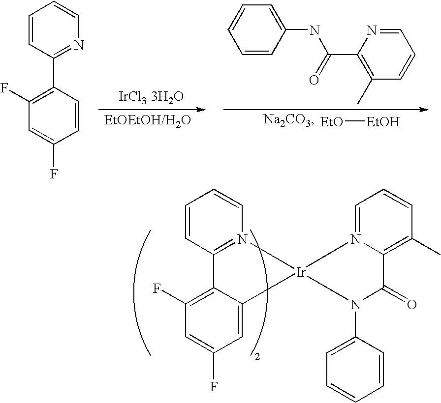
C1=CC2=N(C=C1)[Ir]1(C3=CC(F)=CC(F)=C23)N2=CC=CC(C)=C2C(=O)N1C1=CC=CC=C1.C1=CC(C2=C(F)C=C(F)C=C2)=NC=C1.[IrCl3 3H2O].C1=CC(NC(C2=C(C)C=CC=N2)=O)=CC=C1.[EtO][EtOH]
